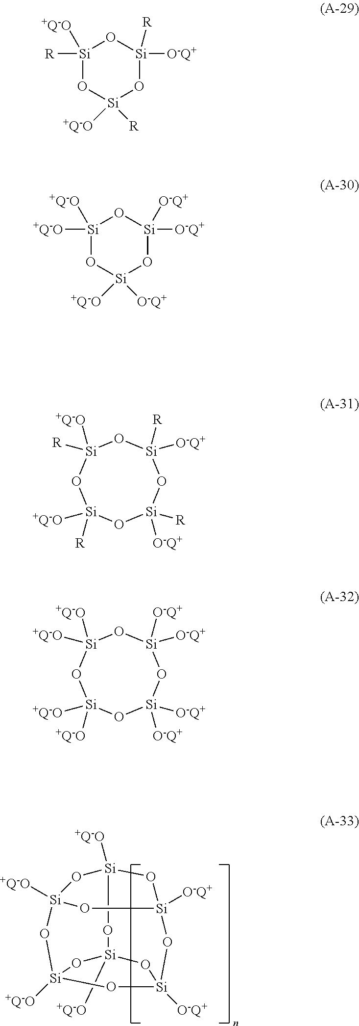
[+Q-O][Si]12O[Si]3([+Q-O])O[Si]4([+Q-O])O[Si]([+Q-O])(O[Si]([O-Q+])(O[Si]([O-Q+])(O1)O3)O4)O2.[Si]1([R])([+Q-O])O[Si]([R])([+Q-O])O[Si]([R])([O-Q+])O1.[Si]1([+Q-O])([+Q-O])O[Si]([O-Q+])([+Q-O])O[Si]([O-Q+])([O-Q+])O1.O1[Si]([R])([+Q-O])O[Si]([R])([O-Q+])O[Si]([R])([O-Q+])O[Si]1([R])[+Q-O].O1[Si]([+Q-O])([+Q-O])O[Si]([O-Q+])([O-Q+])O[Si]([O-Q+])([O-Q+])O[Si]1([+Q-O])[+Q-O]
